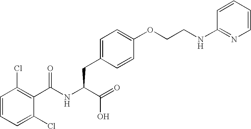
C1=CC=C(Cl)C(C(NC(C(=O)O)CC2=CC=C(OCCNC3=NC=CC=C3)C=C2)=O)=C1Cl
